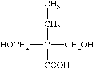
[HOCH2]C(CC)([CH2OH])[COOH]
